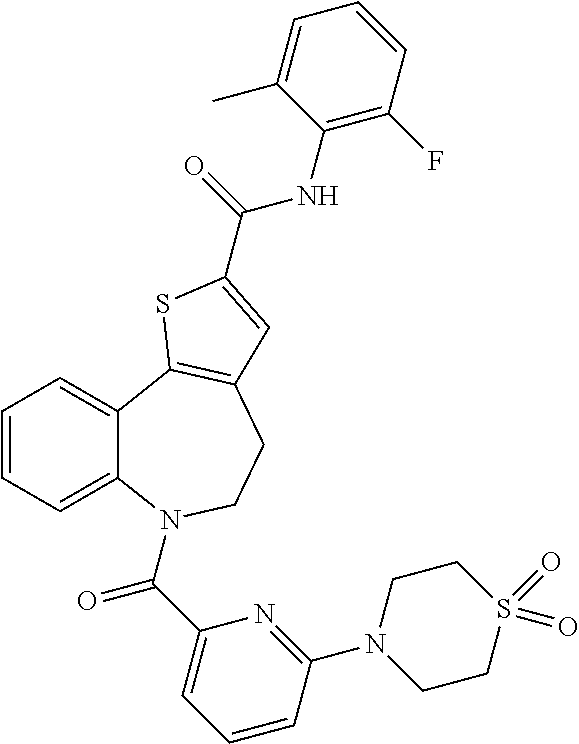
C1=CC=C2C(=C1)C1=C(CCN2C(C2=CC=CC(N3CCS(=O)(=O)CC3)=N2)=O)C=C(C(=O)NC2=C(F)C=CC=C2C)S1
